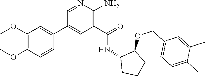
C1=NC(N)=C(C(=O)NC2CCCC2OCC2=CC=C(C)C(C)=C2)C=C1C1=CC(OC)=C(OC)C=C1
